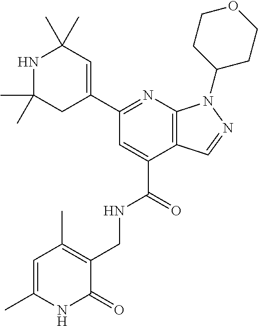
C1(C2=NC3=C(C(C(=O)NCC4=C(C)C=C(C)NC4=O)=C2)C=NN3C2CCOCC2)=CC(C)(C)NC(C)(C)C1
